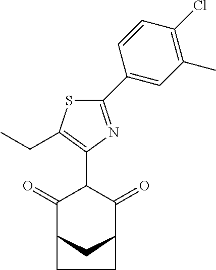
C1(=O)C2CC(C(=O)C1C1=C(CC)SC(C3=CC(C)=C(Cl)C=C3)=N1)CC2
